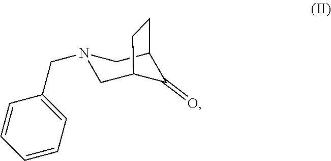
N1(CC2=CC=CC=C2)CC2C(=O)C(C1)CC2
